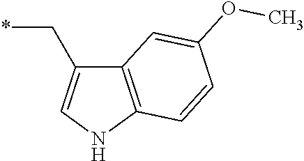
C1(C*)=CNC2=C1C=C(OC)C=C2
